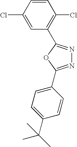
C1=CC(Cl)=CC(C2=NN=C(C3=CC=C(C(C)(C)C)C=C3)O2)=C1Cl
